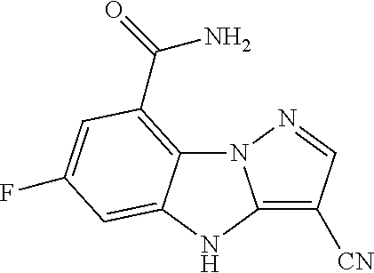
N12C3=C(C(N)=O)C=C(F)C=C3NC1=C([CN])C=N2
